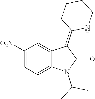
C1([O2N])=CC=C2C(=C1)C(=C1NCCCC1)C(=O)N2C(C)C
